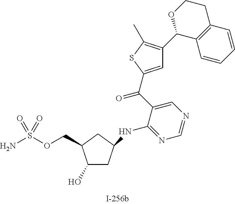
C1(O)CC(NC2=NC=NC=C2C(=O)C2=CC(C3C4=C(CCO3)C=CC=C4)=C(C)S2)CC1COS(N)(=O)=O
